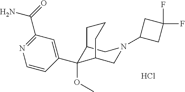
Cl.C12C(OC)(C3=CC(C(=O)N)=NC=C3)C(CN(C3CC(F)(F)C3)C1)CCC2
